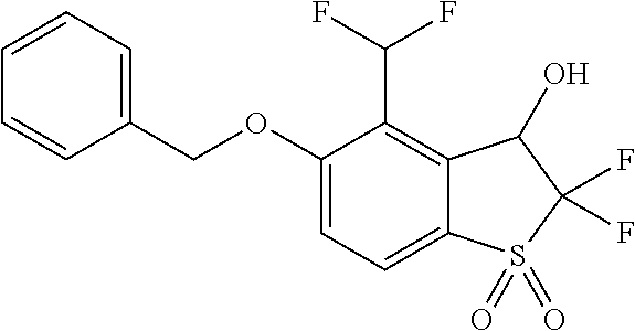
C(C1=CC=CC=C1)OC1=CC=C2C(=C1C(F)F)C(O)C(F)(F)S2(=O)=O
